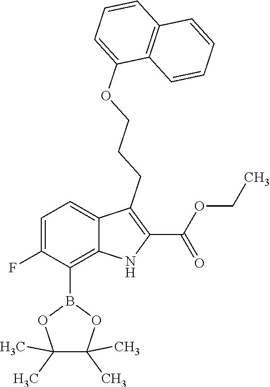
C1=C(F)C(B2OC(C)(C)C(C)(C)O2)=C2C(=C1)C(CCCOC1=CC=CC3=C1C=CC=C3)=C(C(OCC)=O)N2
